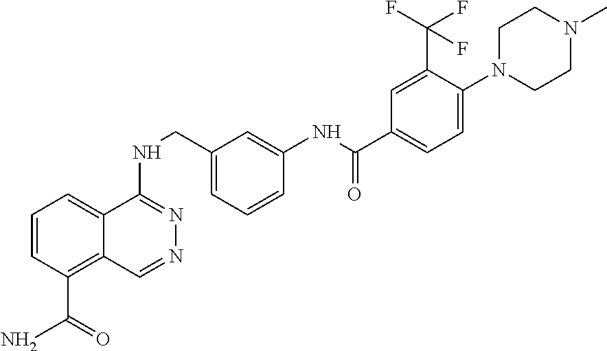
C1=CC(C(N)=O)=C2C(=C1)C(NCC1=CC=CC(NC(C3=CC=C(N4CCN(C)CC4)C(C(F)(F)F)=C3)=O)=C1)=NN=C2
